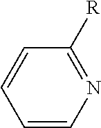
C1([R])=NC=CC=C1
